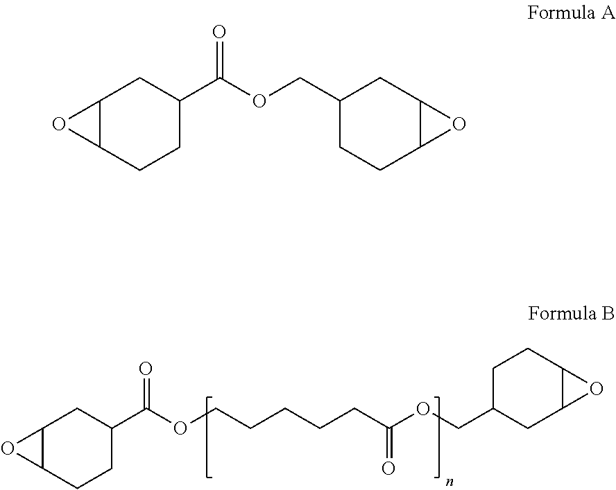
C1(C(OCCCCCC(OCC2CC3C(CC2)O3)=O)=O)CC2C(CC1)O2.C1(C(OCC2CCC3C(C2)O3)=O)CC2C(CC1)O2
